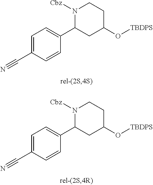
C1=CC(C2N([Cbz])CCC(O[TBDPS])C2)=CC=C1C#N.C1=CC(C2N([Cbz])CCC(O[TBDPS])C2)=CC=C1C#N
